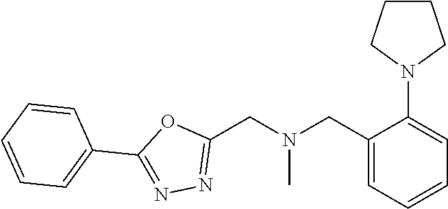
C1(CN(CC2=CC=CC=C2N2CCCC2)C)=NN=C(C2=CC=CC=C2)O1
